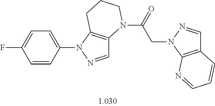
C1=C(N2N=CC3=C2CCCN3C(=O)CN2C3=C(C=N2)C=CC=N3)C=CC(F)=C1
